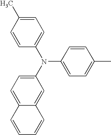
N(C1=CC=C(C)C=C1)(C1=CC=C2C(=C1)C=CC=C2)C1=CC=C(C)C=C1
